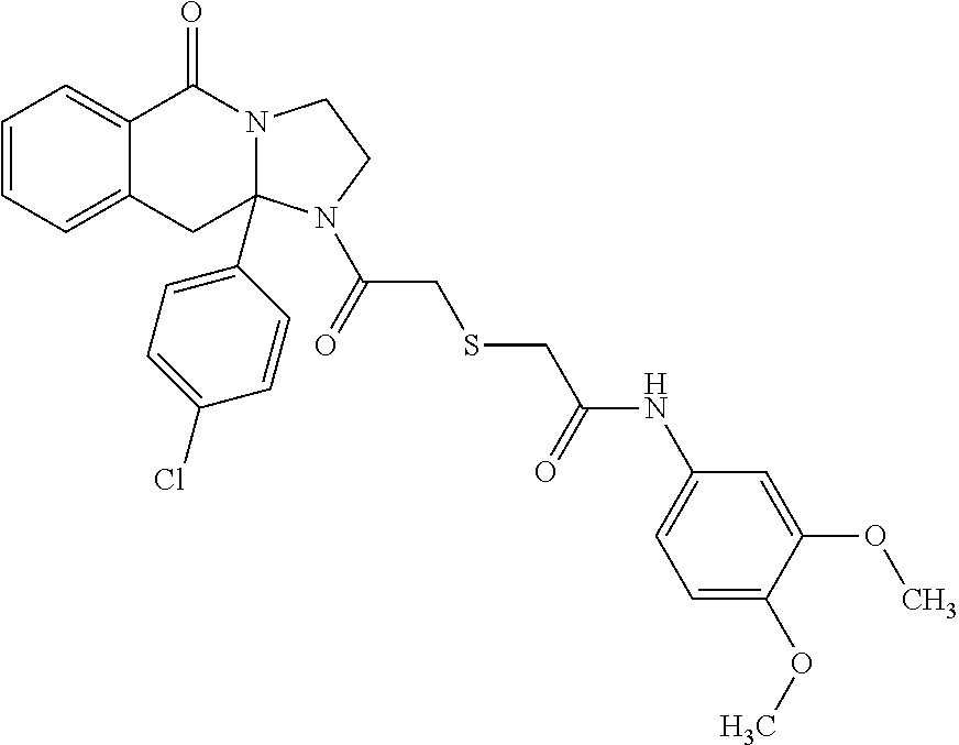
C1=CC=C2C(=C1)C(=O)N1C(C3=CC=C(Cl)C=C3)(C2)N(C(=O)CSCC([HN]C2=CC=C(OC)C(OC)=C2)=O)CC1
